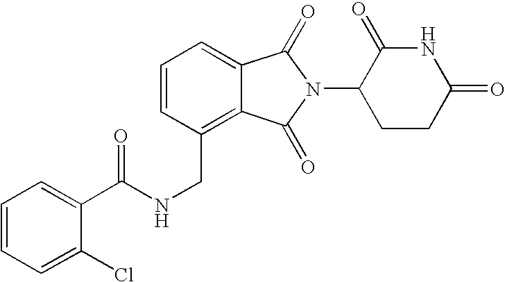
C1=CC(CNC(C2=CC=CC=C2Cl)=O)=C2C(=C1)C(=O)N(C1CCC(=O)NC1=O)C2=O
